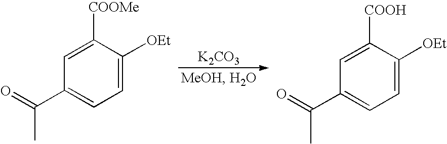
C1(C(=O)C)=CC=C([OEt])C([COOMe])=C1.C1(C(=O)C)=CC=C([OEt])C([COOH])=C1.[K2CO3]
